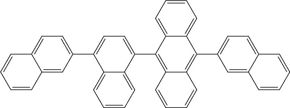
C1(C2=C3C=CC=CC3=C(C3=CC=C(C4=CC=C5C(=C4)C=CC=C5)C4=CC=CC=C34)C3=CC=CC=C23)=CC=C2C=CC=CC2=C1
